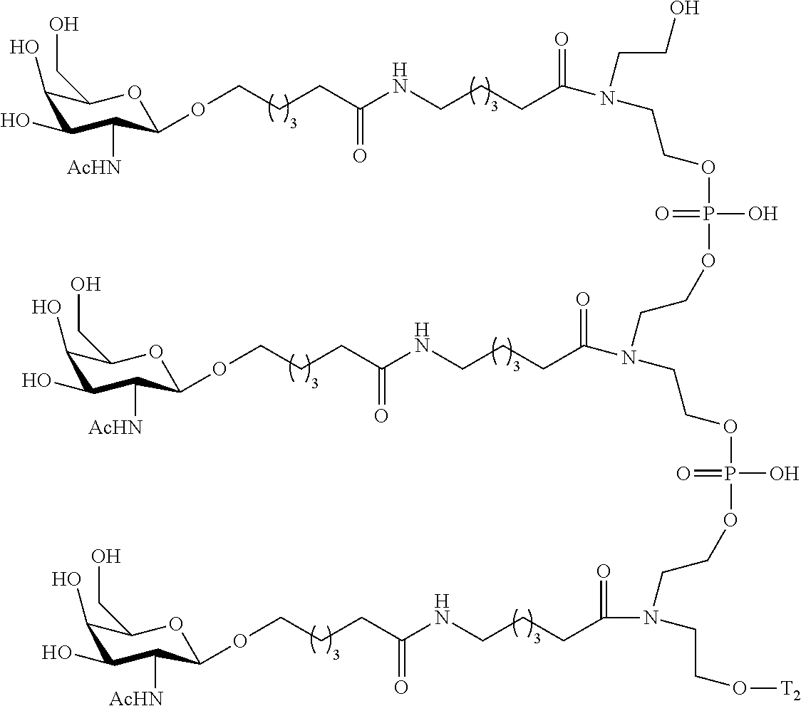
C1(O)C(O)C([AcHN])C(OCCCC(NCCCC(=O)N(CCO)CCOP(O)(=O)OCCN(C(CCCNC(CCCOC2C([AcHN])C(O)C(O)C(CO)O2)=O)=O)CCOP(O)(=O)OCCN(CCO[T2])C(CCCNC(CCCOC2C([AcHN])C(O)C(O)C(CO)O2)=O)=O)=O)OC1CO
